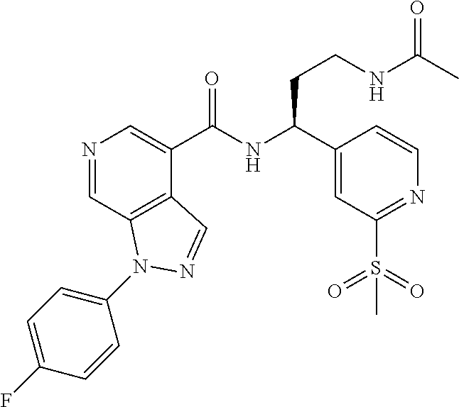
N1=CC2=C(C(C(NC(CCNC(C)=O)C3=CC(S(=O)(=O)C)=NC=C3)=O)=C1)C=NN2C1=CC=C(F)C=C1
